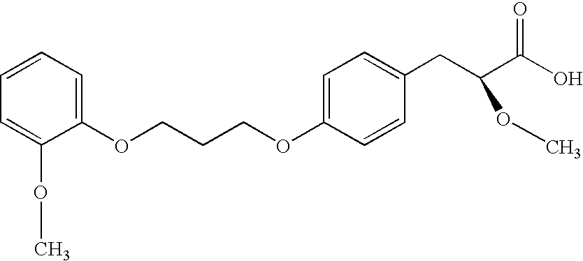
C1=CC=C(OCCCOC2=CC=C(CC(C(O)=O)OC)C=C2)C(OC)=C1
